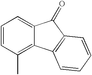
C1=CC(C)=C2C(=C1)C(=O)C1=C2C=CC=C1
